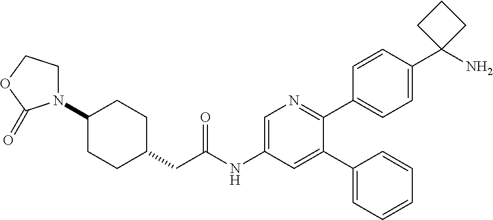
C1(N2CCOC2=O)CCC(CC(NC2=CN=C(C3=CC=C(C4(N)CCC4)C=C3)C(C3=CC=CC=C3)=C2)=O)CC1
